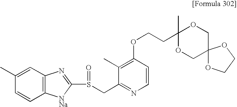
C1(C)=CC2=C(C=C1)[NNa]C(S(CC1=NC=CC(OCCC3(C)OCC4(CO3)OCCO4)=C1C)=O)=N2
